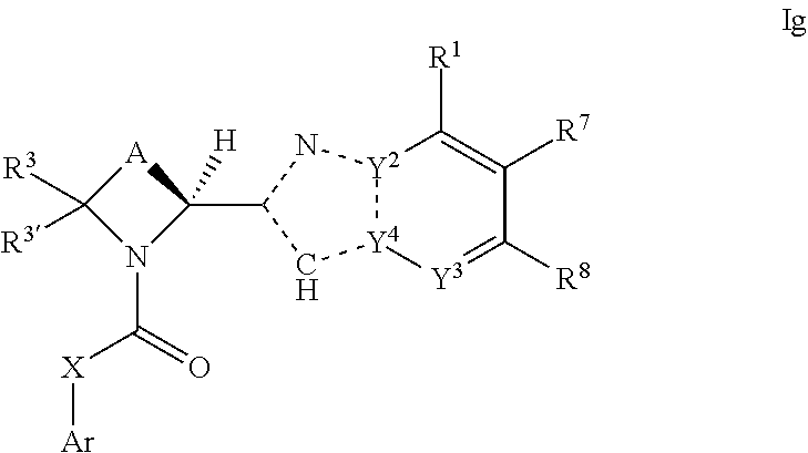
[A]1C([R3])([R3])N(C(=O)[X][Ar])C1(C1C[Y4]2[Y2](N1)C([R1])=C([R7])C([R8])=[Y3]2)[H]
